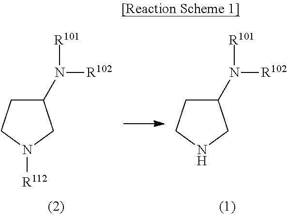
C1(N([R102])[R101])CCN([R112])C1.C1(N([R102])[R101])CCNC1
